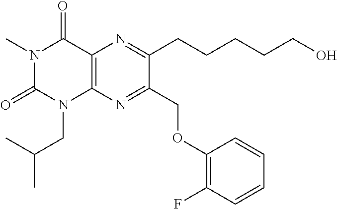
N1(C)C(=O)N(CC(C)C)C2=C(C1=O)N=C(CCCCCO)C(COC1=C(F)C=CC=C1)=N2
